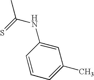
CC(=S)NC1=CC(C)=CC=C1
